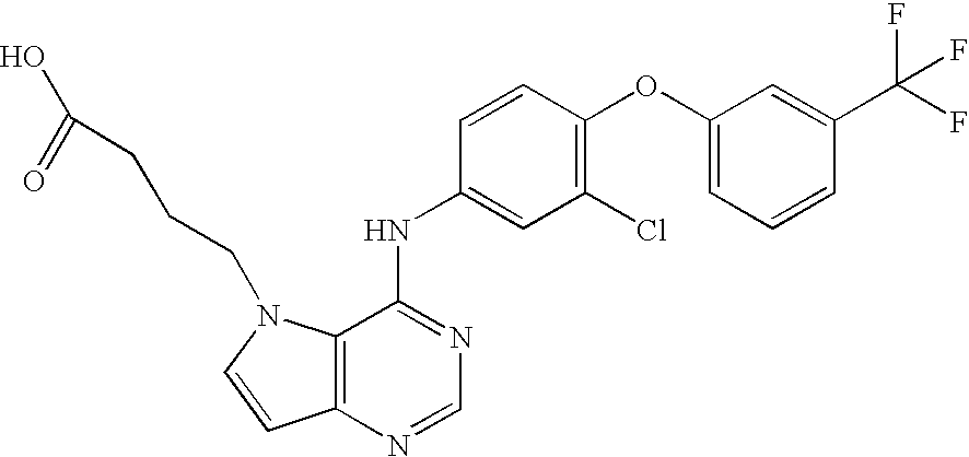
C1(OC2=C(Cl)C=C(NC3=NC=NC4=C3N(CCCC(O)=O)C=C4)C=C2)=CC=CC(C(F)(F)F)=C1
